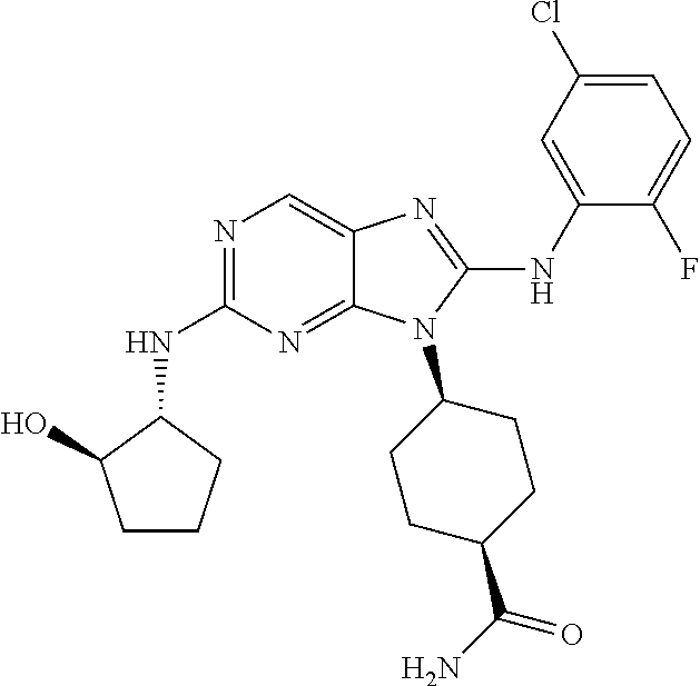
N1=C(NC2C(O)CCC2)N=C2C(=C1)N=C(NC1=CC(Cl)=CC=C1F)N2C1CCC(C(N)=O)CC1
